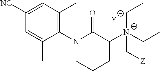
C1=C(C)C(N2C(=O)C([N+](C[Z])(CC)CC)CCC2)=C(C)C=C1[NC].[Y]
